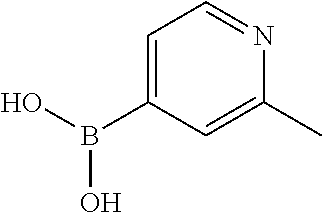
C1=C(B(O)O)C=C(C)N=C1
